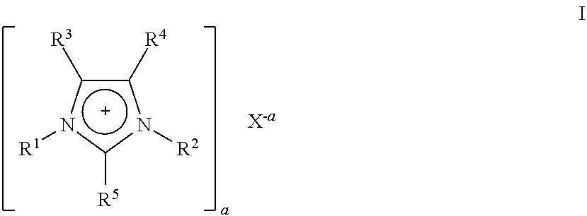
c1([R4])c([R3])n([R1])c([R5])n1[R2]
